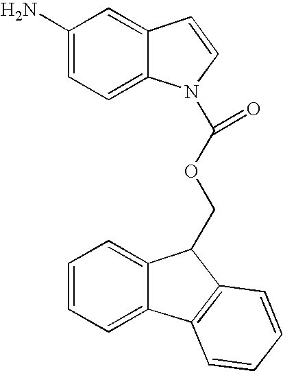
C12=CC=CC=C1C1=C(C2COC(=O)N2C3=CC=C(N)C=C3C=C2)C=CC=C1
